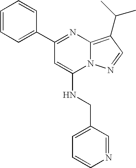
C1=CC=C(C2=NC3=C(C(C)C)C=NN3C(NCC3=CC=CN=C3)=C2)C=C1
